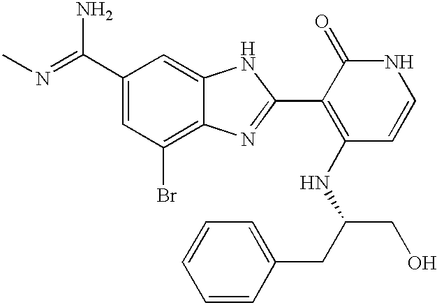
C(C1=CC(Br)=C2C(=C1)NC(C1=C(NC(CO)CC3=CC=CC=C3)C=CNC1=O)=N2)(N)=NC
